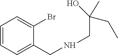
C1=CC=C(CNCC(C)(O)CC)C(Br)=C1
